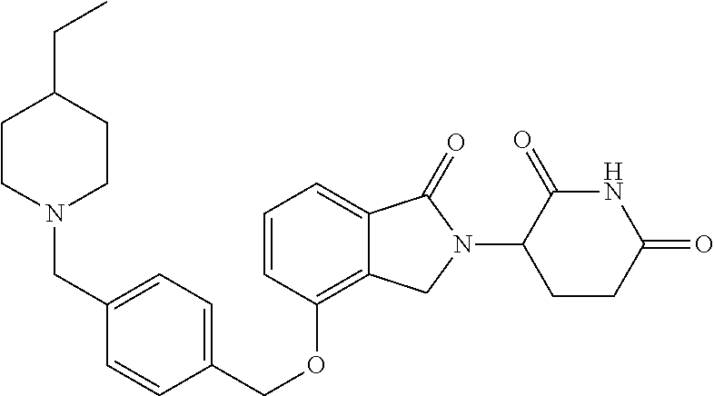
C(OC1=C2C(=CC=C1)C(=O)N(C1C(=O)NC(=O)CC1)C2)C1=CC=C(CN2CCC(CC)CC2)C=C1
